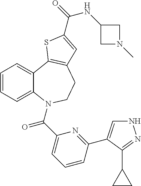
C1=CC=C2C(=C1)C1=C(CCN2C(C2=CC=CC(C3=CNN=C3C3CC3)=N2)=O)C=C(C(=O)NC2CN(C)C2)S1
